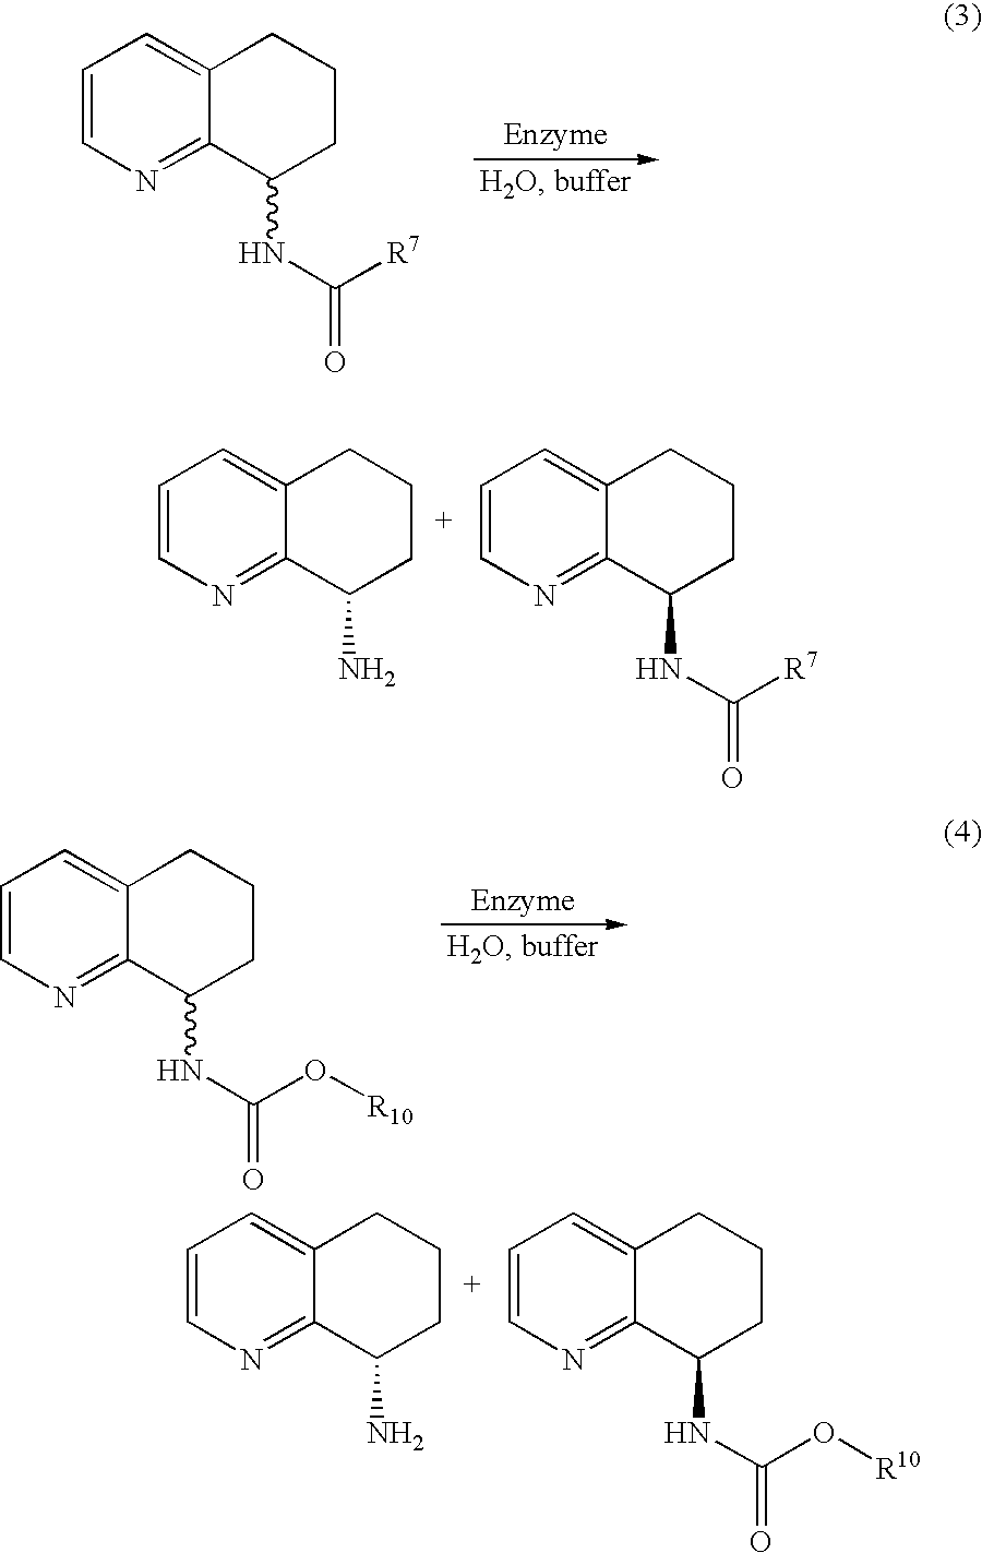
C1=CN=C2C(=C1)CCCC2N.C1=CN=C2C(=C1)CCCC2NC([R7])=O.C1=CN=C2C(=C1)CCCC2N.C1=CN=C2C(=C1)CCCC2NC(O[R10])=O.C1=CN=C2C(=C1)CCCC2NC([R7])=O.C1=CN=C2C(=C1)CCCC2NC(=O)O[R10]
